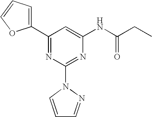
C1(C2=CC=CO2)=NC(N2C=CC=N2)=NC(NC(CC)=O)=C1
